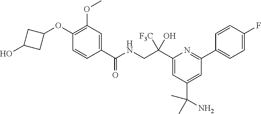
C1(C(CNC(C2=CC(OC)=C(OC3CC(O)C3)C=C2)=O)([F3C])O)=CC(C(N)(C)C)=CC(C2=CC=C(F)C=C2)=N1
